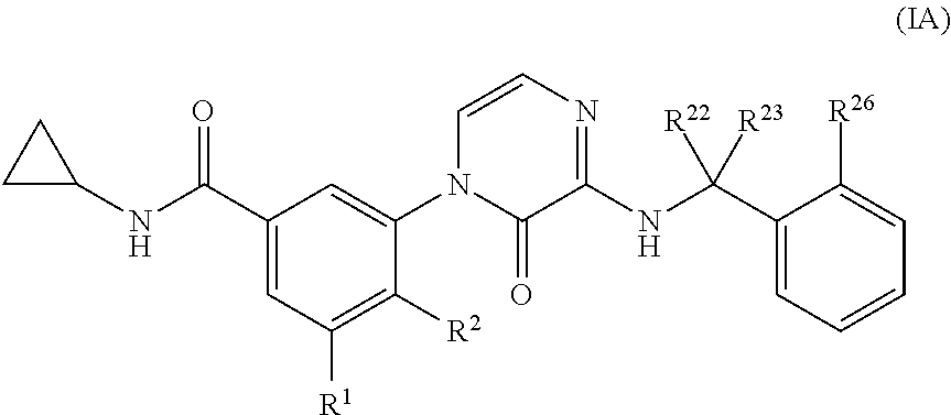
C1=C(C(NC2CC2)=O)C=C(N2C=CN=C(NC(C3=CC=CC=C3[R26])([R22])[R23])C2=O)C([R2])=C1[R1]
